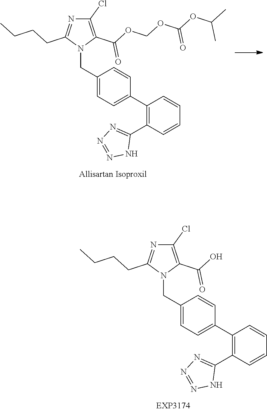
C1(Cl)=C(C(O)=O)N(CC2=CC=C(C3=C(C4=NN=NN4)C=CC=C3)C=C2)C(CCCC)=N1.C1(Cl)=C(C(OCOC(OC(C)C)=O)=O)N(CC2=CC=C(C3=C(C4=NN=NN4)C=CC=C3)C=C2)C(CCCC)=N1
